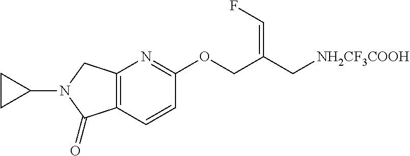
C12=C(C=CC(OCC(C[NH2CF3COOH])=CF)=N1)C(=O)N(C1CC1)C2
